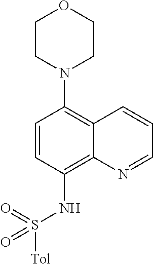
C1CN(C2=C3C(=C(NS([Tol])(=O)=O)C=C2)N=CC=C3)CCO1
